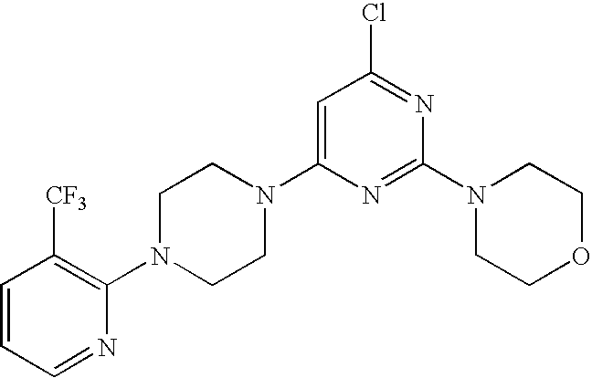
C1=CC=NC(N2CCN(C3=CC(Cl)=NC(N4CCOCC4)=N3)CC2)=C1[CF3]
